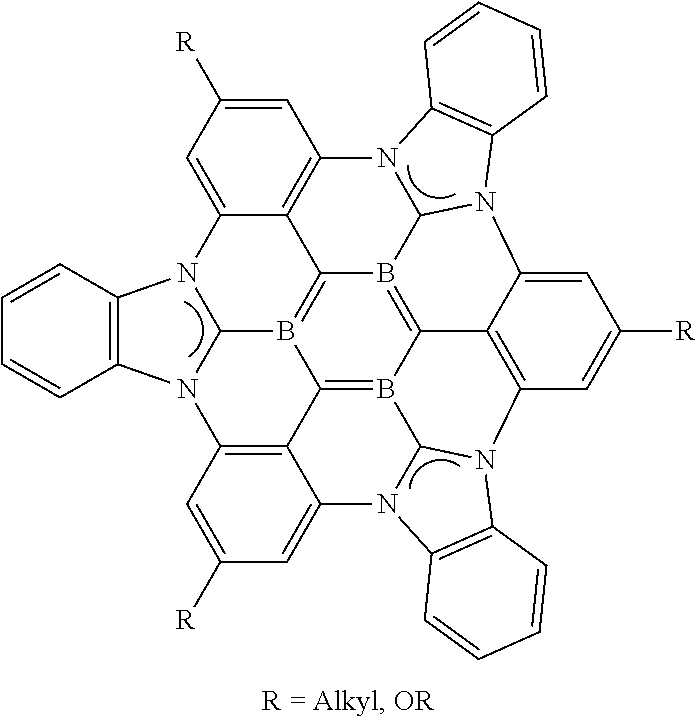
C12=B3C4=B5C6=B1C1N7C8=C2C(=CC([R])=C8)N2C8=C(N(C9=C4C(=CC([R])=C9)N4C5N(C5=C6C(=CC([R])=C5)N1C1=C7C=CC=C1)C1=C4C=CC=C1)C32)C=CC=C8
